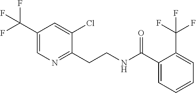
C1(C(F)(F)F)=CN=C(CCNC(C2=CC=CC=C2C(F)(F)F)=O)C(Cl)=C1
